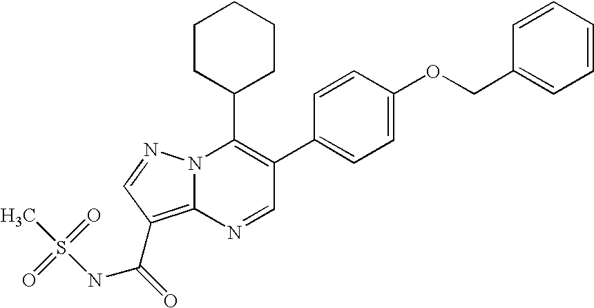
N1=CC(C2=CC=C(OCC3=CC=CC=C3)C=C2)=C(C2CCCCC2)N2C1=C(C(NS(C)(=O)=O)=O)C=N2
